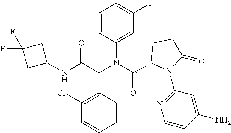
C1=CC(C(C(NC2CC(F)(F)C2)=O)N(C(=O)C2N(C3=NC=CC(N)=C3)C(=O)CC2)C2=CC(F)=CC=C2)=C(Cl)C=C1
